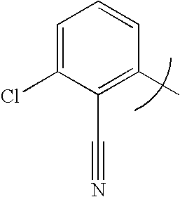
C1=C(Cl)C(C#N)=C(C)C=C1
